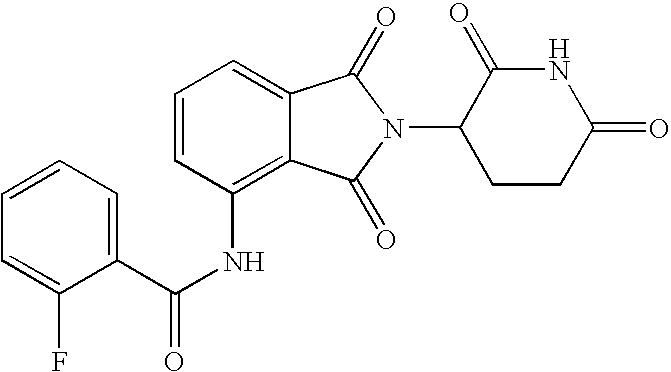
C1=CC=C2C(=C1NC(C1=CC=CC=C1F)=O)C(=O)N(C1CCC(=O)NC1=O)C2=O
